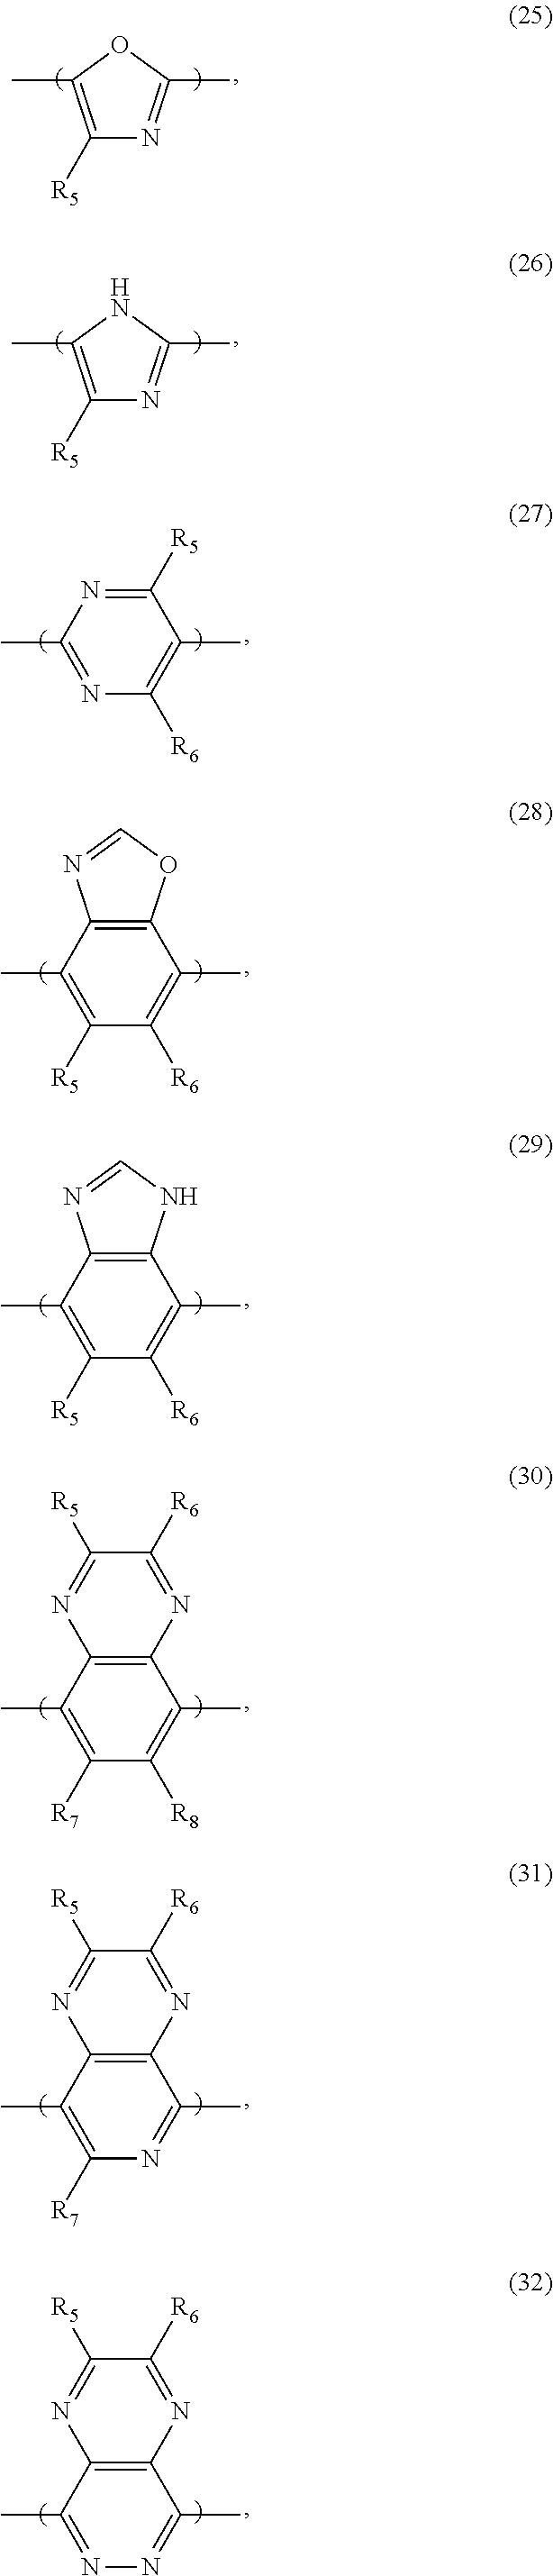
C1([R5])=C(C)OC(C)=N1.C1([R5])=C(C)NC(C)=N1.C1([R5])=NC(C)=NC([R6])=C1C.C12=C(C(C)=C([R5])C([R6])=C1C)N=CO2.C12=C(C(C)=C([R5])C([R6])=C1C)N=CN2.C12=C(C(C)=C([R7])C([R8])=C1C)N=C([R5])C([R6])=N2.C12=C(C(C)=C([R7])N=C1C)N=C([R5])C([R6])=N2.C12=C(C(C)=NN=C1C)N=C([R5])C([R6])=N2
